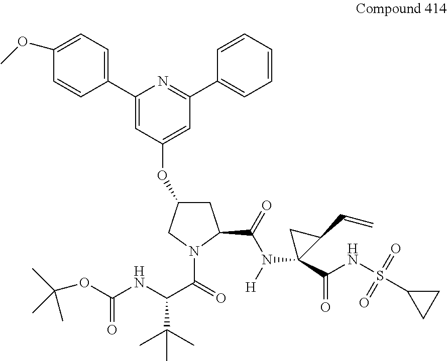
C1(OC2=CC(C3=CC=CC=C3)=NC(C3=CC=C(OC)C=C3)=C2)CC(C(=O)N([H])C2(C(NS(C3CC3)(=O)=O)=O)CC2C=C)N(C(=O)C(NC(=O)OC(C)(C)C)C(C)(C)C)C1
